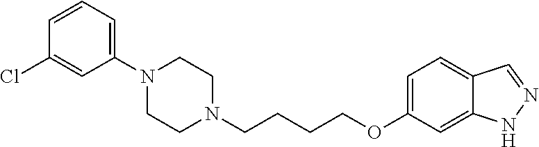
C1N(CCCCOC2=CC=C3C(=C2)NN=C3)CCN(C2=CC=CC(Cl)=C2)C1
